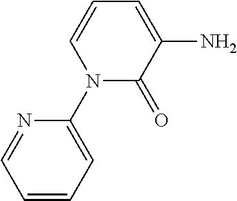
N1(C2=CC=CC=N2)C(=O)C(N)=CC=C1
